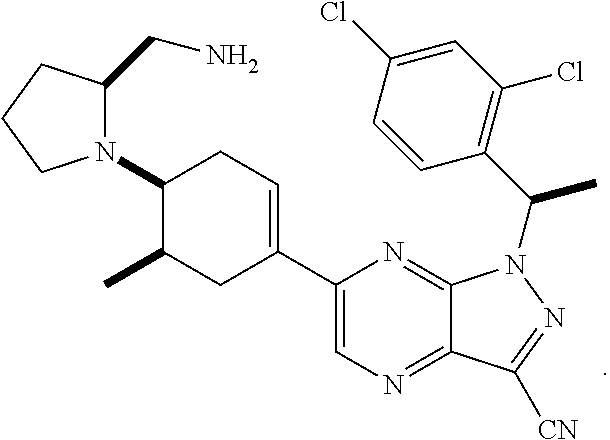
C1(N2C(CN)CCC2)C(C)CC(C2=CN=C3C(=N2)N(C(C2=C(Cl)C=C(Cl)C=C2)C)N=C3[CN])=CC1
